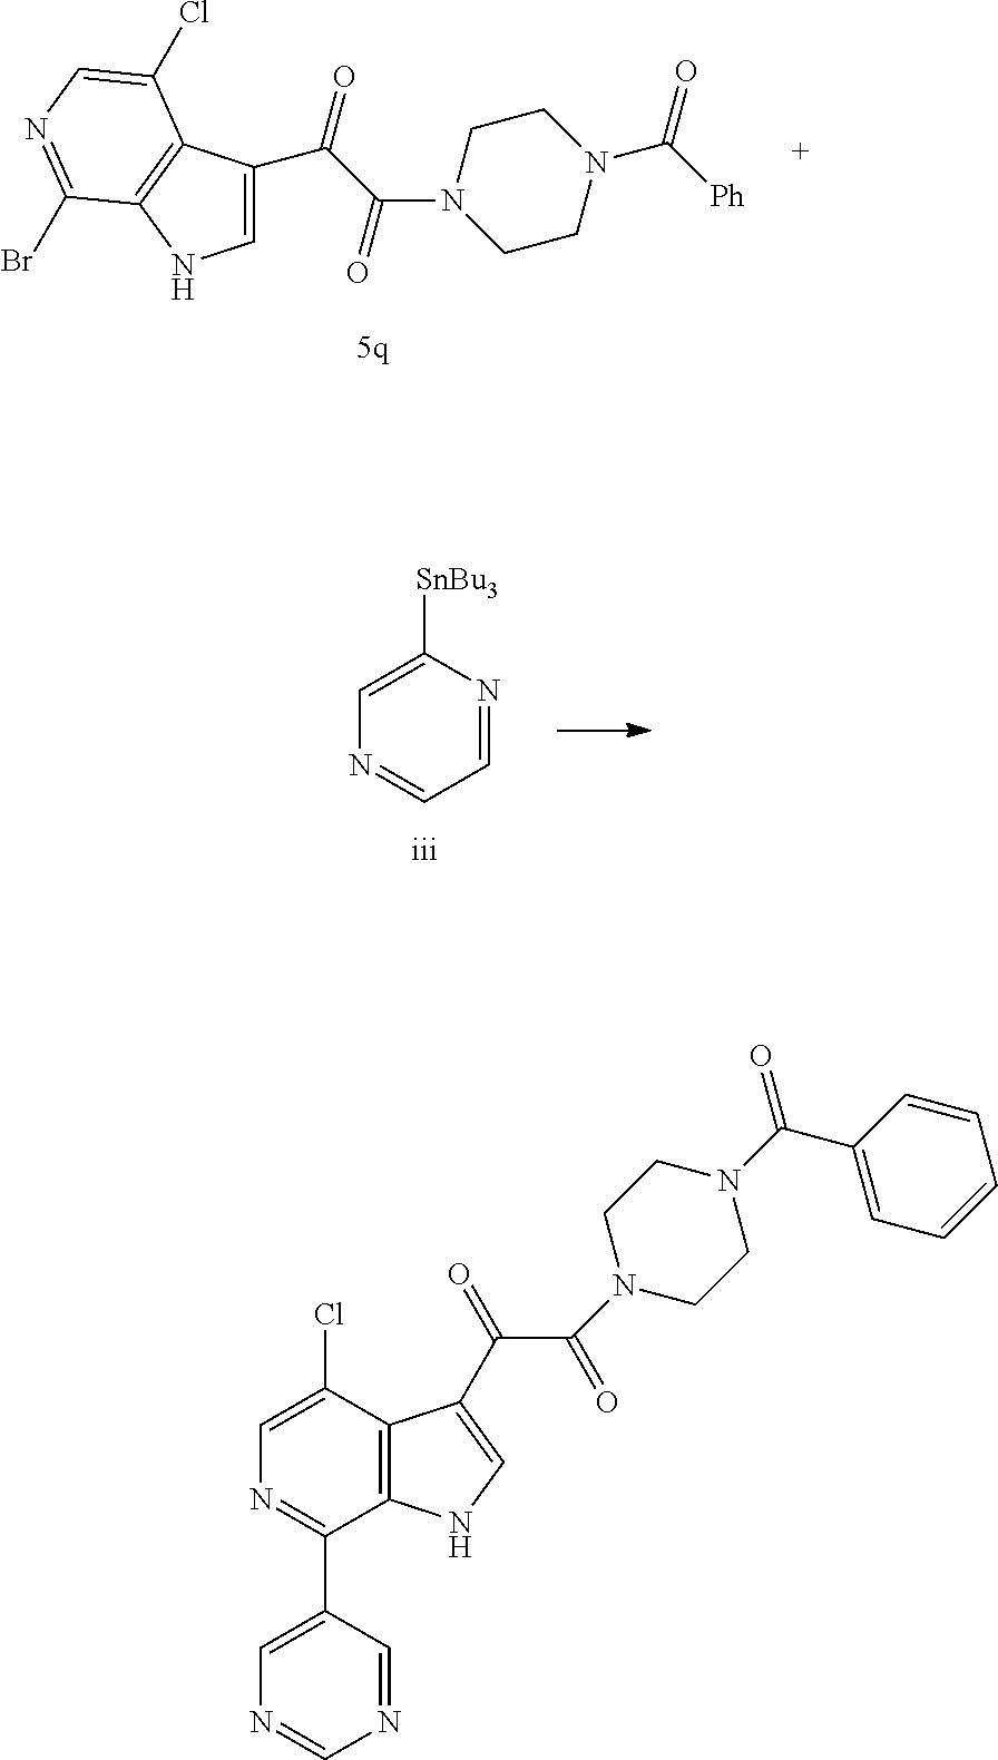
C1=C(C(C(N2CCN(C([Ph])=O)CC2)=O)=O)C2=C(N1)C(Br)=NC=C2Cl.C1=NC([SnBu3])=CN=C1.C12=C(C(Cl)=CN=C1C1=CN=CN=C1)C(C(=O)C(=O)N1CCN(C(C3=CC=CC=C3)=O)CC1)=CN2
